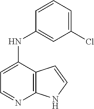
C1=C(NC2=CC(Cl)=CC=C2)C2=C(N=C1)NC=C2
